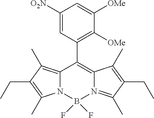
C1([O2N])=CC(C2=C3N(=C(C)C(CC)=C3C)B(F)(F)N3C2=C(C)C(CC)=C3C)=C([OMe])C([OMe])=C1
